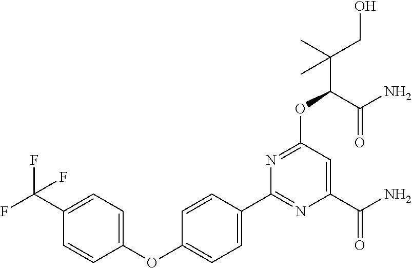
C1=CC(C2=NC(C(N)=O)=CC(OC(C(CO)(C)C)C(=O)N)=N2)=CC=C1OC1=CC=C(C(F)(F)F)C=C1
